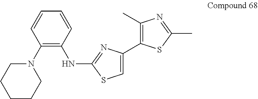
C1(C)=C(C2=CSC(NC3=C(N4CCCCC4)C=CC=C3)=N2)SC(C)=N1
